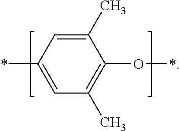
C1=C(*)C=C(C)C(O*)=C1C
